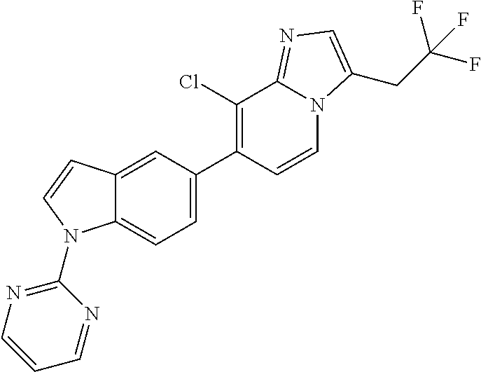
C12=CC(C3=C(Cl)C4=NC=C(CC(F)(F)F)N4C=C3)=CC=C1N(C1=NC=CC=N1)C=C2
